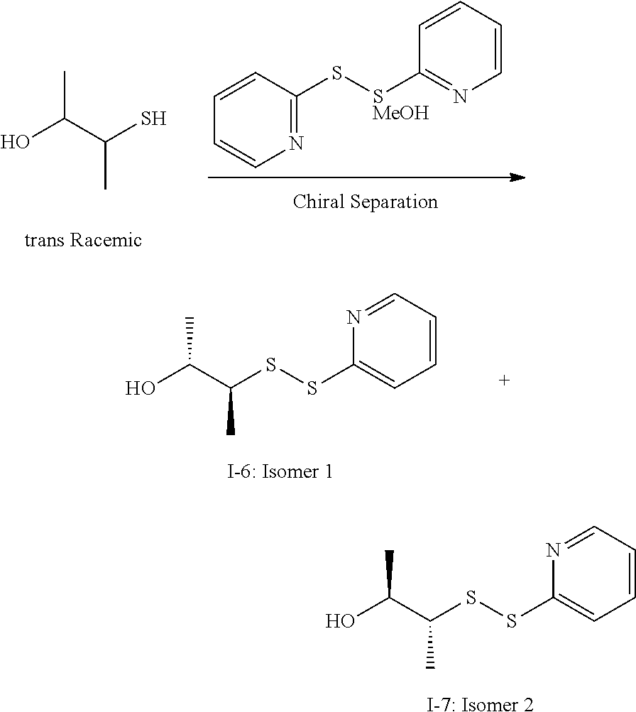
OC(C(S)C)C.C1(S[SMeOH]C2=NC=CC=C2)=NC=CC=C1.C(C)(SSC1=CC=CC=N1)C(O)C.[I-6: Isomer 1].C(C)(SSC1=CC=CC=N1)C(O)C.[I-7: Isomer 2]
